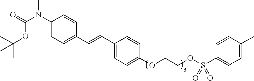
C1(N(C(=O)OC(C)(C)C)C)=CC=C(C=CC2=CC=C(OCCOS(C3=CC=C(C)C=C3)(=O)=O)C=C2)C=C1
